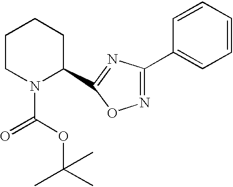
C1=CC=CC(C2=NOC(C3CCCCN3C(OC(C)(C)C)=O)=N2)=C1
